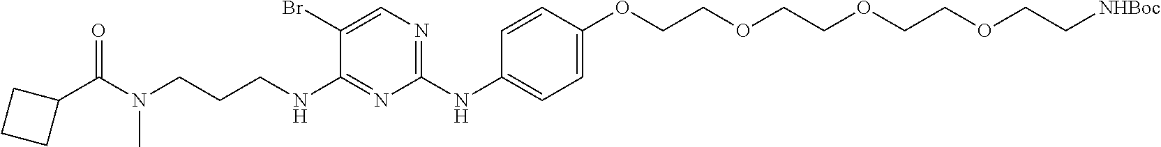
C1(C(N(C)CCCNC2=NC(NC3=CC=C(OCCOCCOCCOCC[NHBoc])C=C3)=NC=C2Br)=O)CCC1
